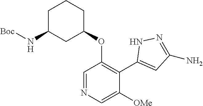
C1=NC=C([OMe])C(C2=CC(N)=NN2)=C1OC1CCCC(N[Boc])C1
